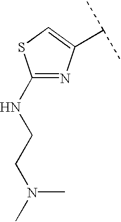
C1(NCCN(C)C)=NC(C(C)C)=CS1
